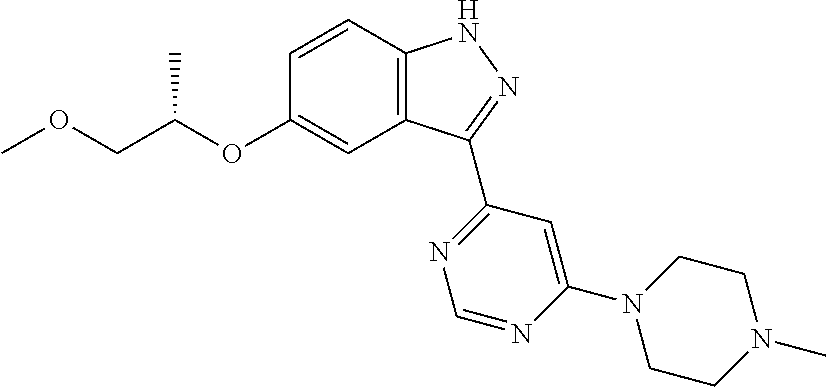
C12=C(C=CC(OC(COC)C)=C1)NN=C2C1=NC=NC(N2CCN(C)CC2)=C1
